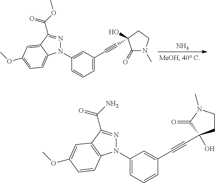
C1(N2N=C(C(OC)=O)C3=CC(OC)=CC=C23)=CC(C#CC2(O)C(=O)N(C)CC2)=CC=C1.N.C1(N2N=C(C(N)=O)C3=C2C=CC(OC)=C3)=CC=CC(C#CC2(O)CCN(C)C2=O)=C1
